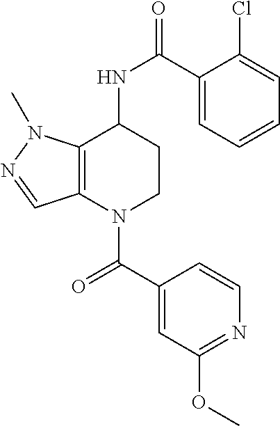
C1(C(=O)N2CCC(NC(=O)C3=CC=CC=C3Cl)C3=C2C=NN3C)=CC(OC)=NC=C1
